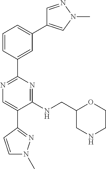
C1=C(C2=NC=C(C3=NN(C)C=C3)C(NCC3CNCCO3)=N2)C=CC=C1C1=CN(C)N=C1
